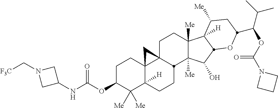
C1C23C4(C([H])(CCC2C2([Me])C([Me])(C1)C1([H])C([Me])CC(C(OC(=O)N5CCC5)C(C)C)OC1C2O)C([Me])([Me])C(OC(=O)NC1CN(C[F3C])C1)CC4)C3
